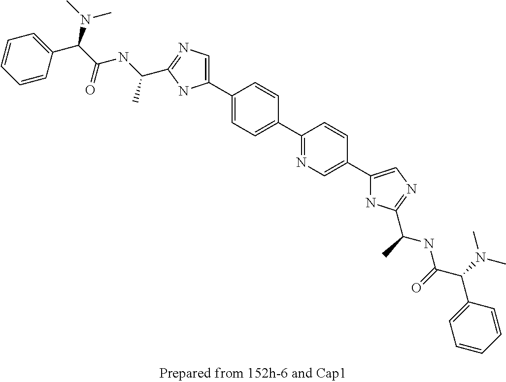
C1(C2=CN=C(C(NC(C(N(C)C)C3=CC=CC=C3)=O)C)N2)=CC=C(C2=NC=C(C3=CN=C(C(NC(=O)C(C4=CC=CC=C4)N(C)C)C)N3)C=C2)C=C1
